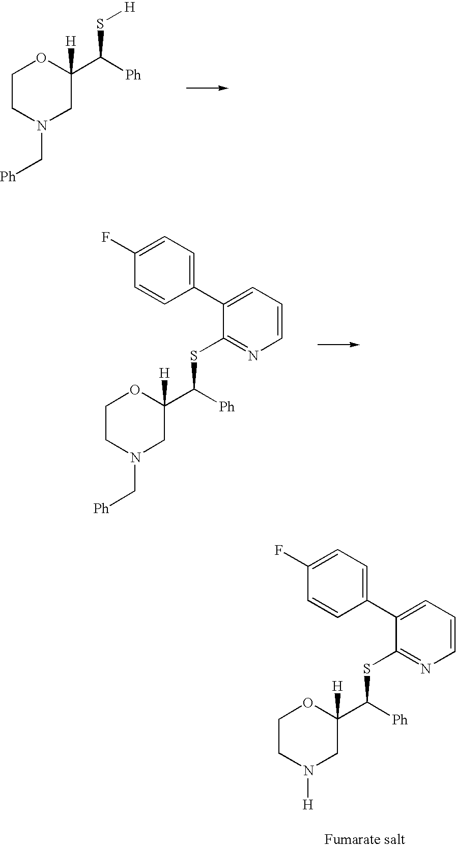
C1CN(C[Ph])CC([H])(C([Ph])S[H])O1.C1CN(C[Ph])CC([H])(C([Ph])SC2=NC=CC=C2C2=CC=C(F)C=C2)O1.C1CN([H])CC([H])(C([Ph])SC2=NC=CC=C2C2=CC=C(F)C=C2)O1
